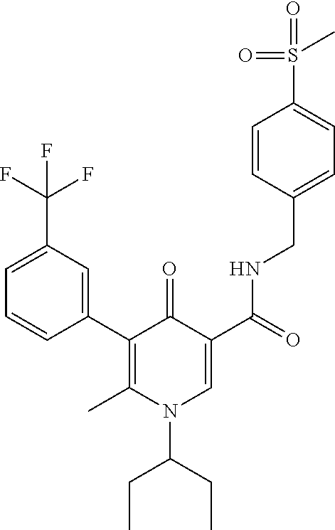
C1=CC(C2=C(C)N(C(CC)CC)C=C(C(=O)NCC3=CC=C(S(C)(=O)=O)C=C3)C2=O)=CC(C(F)(F)F)=C1
